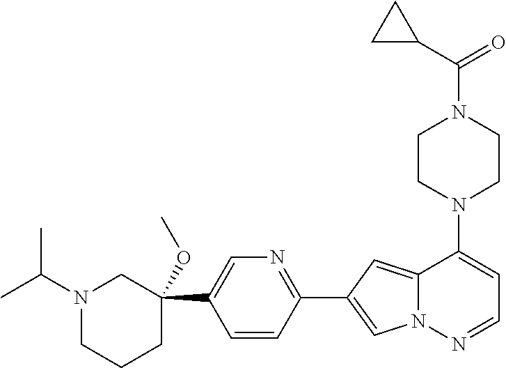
N1(C2=CC=NN3C2=CC(C2=NC=C(C4(OC)CN(C(C)C)CCC4)C=C2)=C3)CCN(C(=O)C2CC2)CC1
